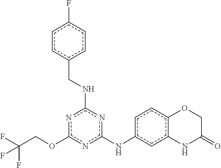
O(c1nc(NCc2ccc(F)cc2)nc(Nc2ccc3c(c2)NC(=O)CO3)n1)CC(F)(F)F
